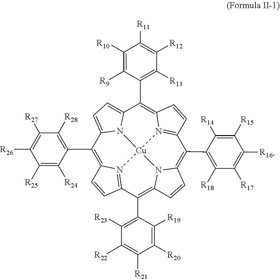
C1(C2=C([R28])C([R27])=C([R26])C([R25])=C2[R24])=C2N3=C(C(C4=C([R23])C([R22])=C([R21])C([R20])=C4[R19])=C4N5C(=C(C6=C([R18])C([R17])=C([R16])C([R15])=C6[R14])C6=N7C(=C(C8=C([R13])C([R12])=C([R11])C([R10])=C8[R9])C8=CC=C1N8[Cu]753)C=C6)C=C4)C=C2
